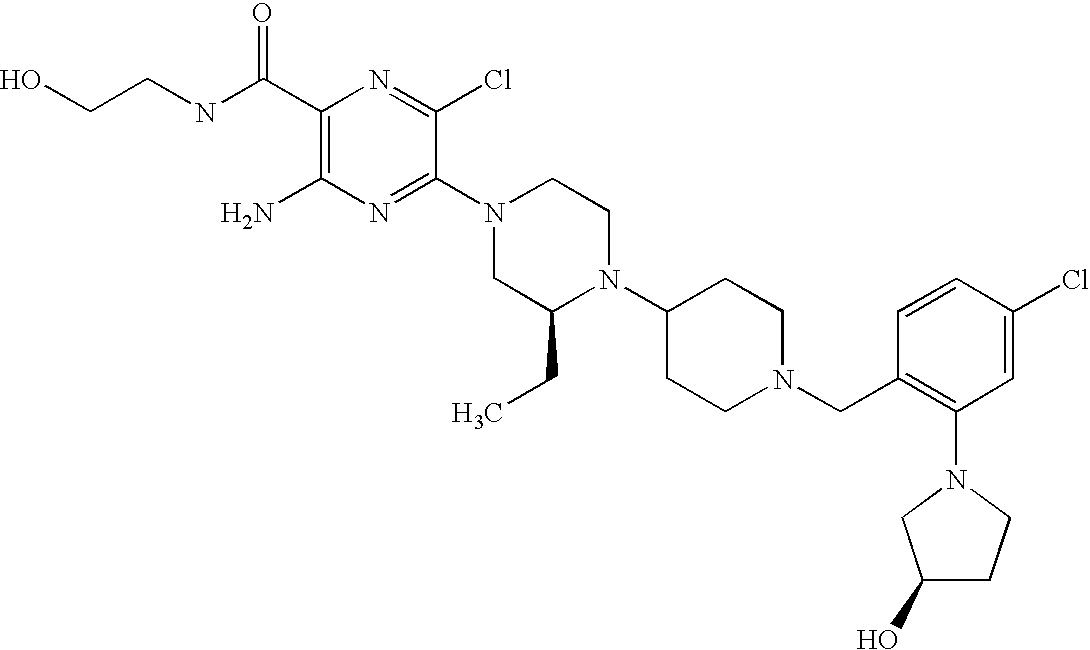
C1(C(NCCO)=O)=C(N)N=C(N2CC(CC)N(C3CCN(CC4=C(N5CC(O)CC5)C=C(Cl)C=C4)CC3)CC2)C(Cl)=N1
